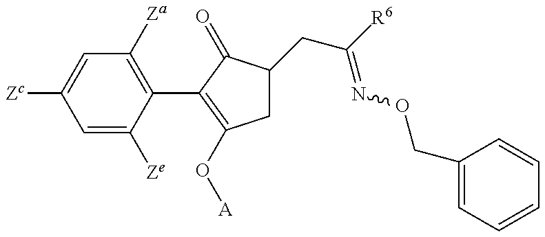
C1=C([Ze])C(C2=C(O[A])CC(CC(=NOCC3=CC=CC=C3)[R6])C2=O)=C([Za])C=C1[Zc]
